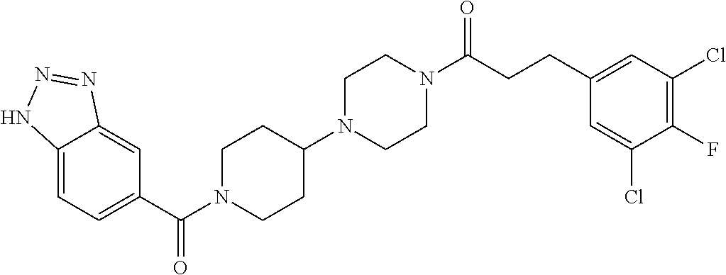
C1(C(N2CCC(N3CCN(C(CCC4=CC(Cl)=C(F)C(Cl)=C4)=O)CC3)CC2)=O)=CC=C2C(=C1)N=NN2
